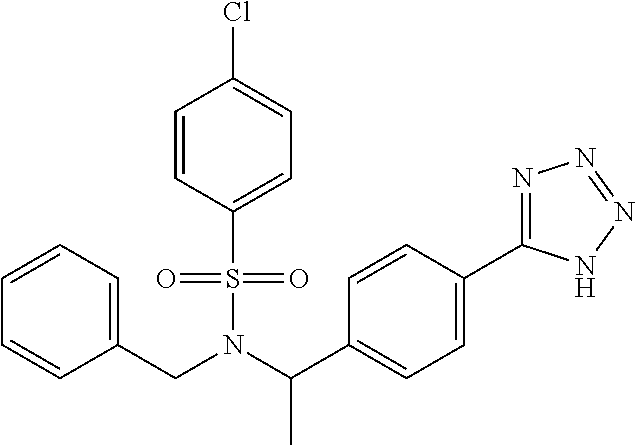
C(N(S(C1=CC=C(Cl)C=C1)(=O)=O)C(C1=CC=C(C2=NN=NN2)C=C1)C)C1=CC=CC=C1
